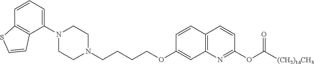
C1(N2CCN(CCCCOC3=CC4=C(C=C3)C=CC(OC([(CH2)14CH3])=O)=N4)CC2)=CC=CC2=C1C=CS2
